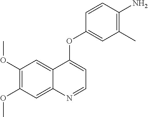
C1(OC)=C(OC)C=C2C(=C1)C(OC1=CC(C)=C(N)C=C1)=CC=N2
